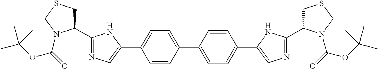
C1(C2=CN=C(C3CSCN3C(OC(C)(C)C)=O)N2)=CC=C(C2=CC=C(C3=CN=C(C4CSCN4C(OC(C)(C)C)=O)N3)C=C2)C=C1
